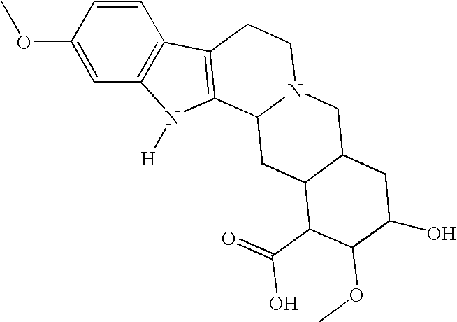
C1(OC)=CC2=C(C=C1)C1=C(N2[H])C2N(CC1)CC1C(C2)C(C(O)=O)C(OC)C(O)C1
